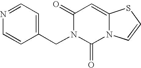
C1(=O)N(CC2=CC=NC=C2)C(=O)N2C(=C1)SC=C2
